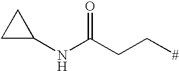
N(C(CC[#])=O)C1CC1
